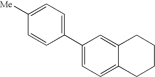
C1([Me])=CC=C(C2=CC=C3C(=C2)CCCC3)C=C1
